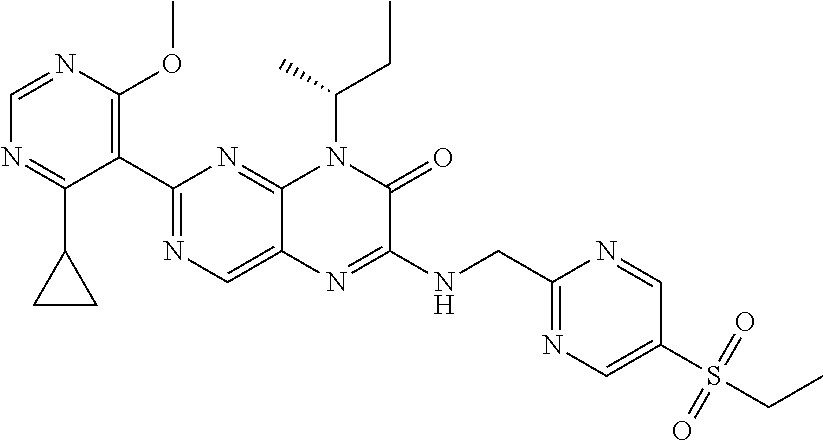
C1(C2=NC=C3C(=N2)N(C(CC)C)C(=O)C(NCC2=NC=C(S(CC)(=O)=O)C=N2)=N3)=C(OC)N=CN=C1C1CC1
